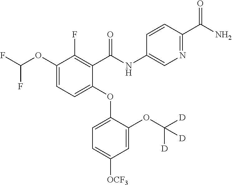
C1(OC(F)F)=CC=C(OC2=CC=C([OCF3])C=C2OC([D])([D])[D])C(C(NC2=CN=C(C(N)=O)C=C2)=O)=C1F
